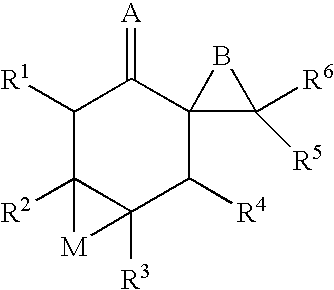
C12([R3])C([R4])C3(C(=[A])C([R1])C1([R2])[M]2)C([R6])([R5])B3
